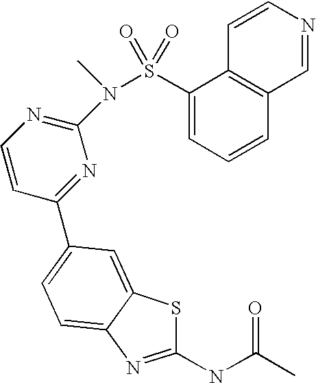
C1(NC(C)=O)=NC2=CC=C(C3=NC(N(S(C4=CC=CC5=C4C=CN=C5)(=O)=O)C)=NC=C3)C=C2S1
